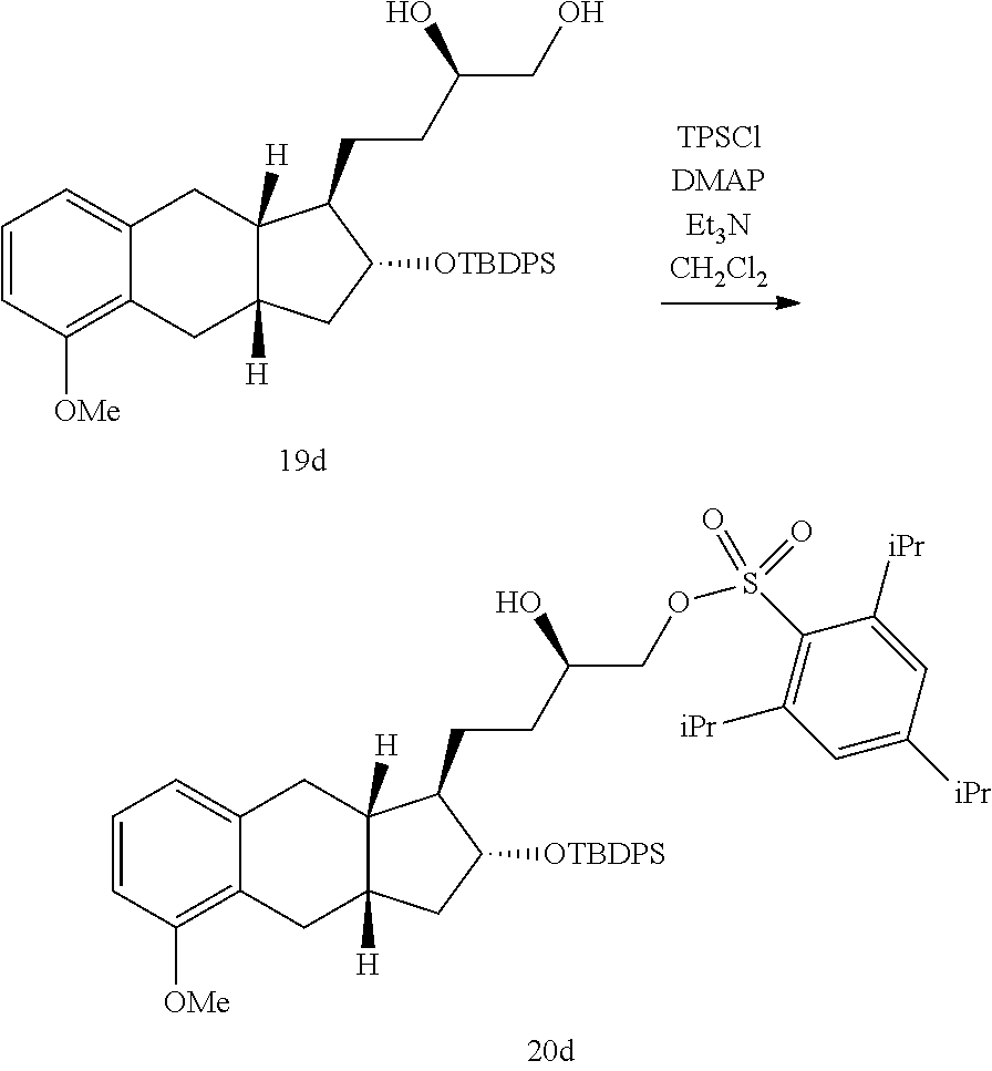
C1=CC([OMe])=C2C(=C1)CC1([H])C([H])(C2)CC([OTBDPS])C1CCC(CO)O.C1=CC([OMe])=C2C(=C1)CC1([H])C([H])(C2)CC([OTBDPS])C1CCC(COS(C1=C([iPr])C=C([iPr])C=C1[iPr])(=O)=O)O
